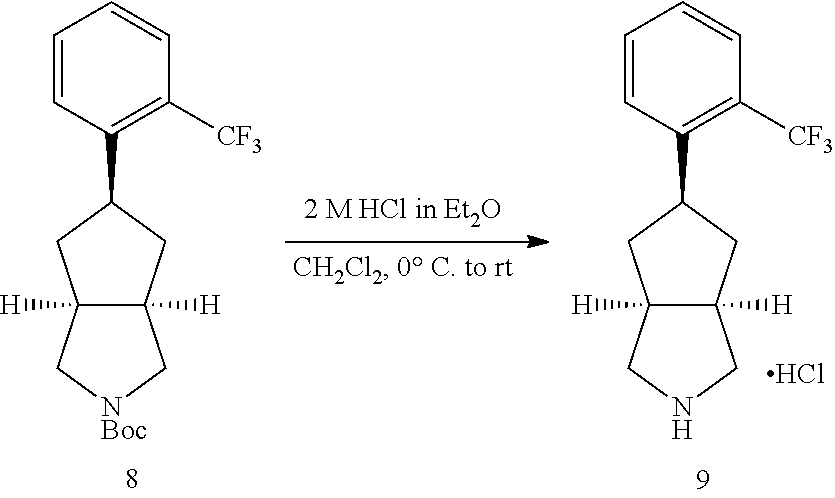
C12([H])C([H])(C[NBoc]C1)CC(C1=C([CF3])C=CC=C1)C2.C12([H])C([H])(CNC1)CC(C1=C([CF3])C=CC=C1)C2.Cl
